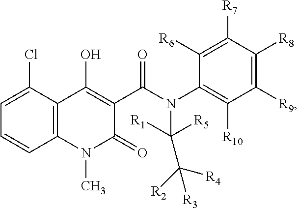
C12=C(C(Cl)=CC=C1)C(O)=C(C(=O)N(C([R1])([R5])C([R3])([R4])[R2])C1=C([R10])C([R9])=C([R8])C([R7])=C1[R6])C(=O)N2C
